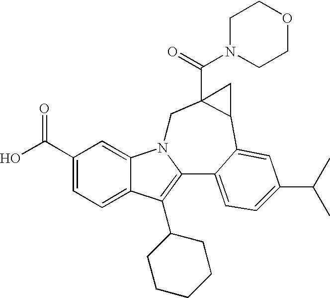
C1(C(O)=O)=CC=C2C(=C1)N1C(=C2C2CCCCC2)C2=CC=C(C(C)C)C=C2C2C(C(N3CCOCC3)=O)(C1)C2
